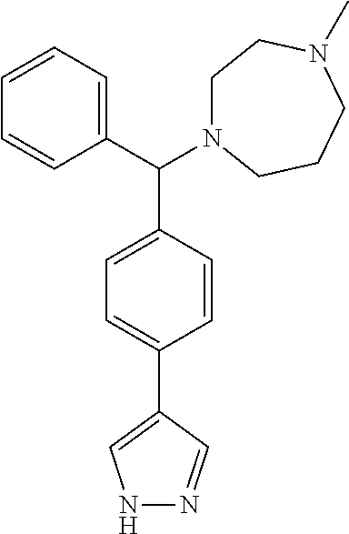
C1=C(C(C2=CC=C(C3=CNN=C3)C=C2)N2CCN(C)CCC2)C=CC=C1
